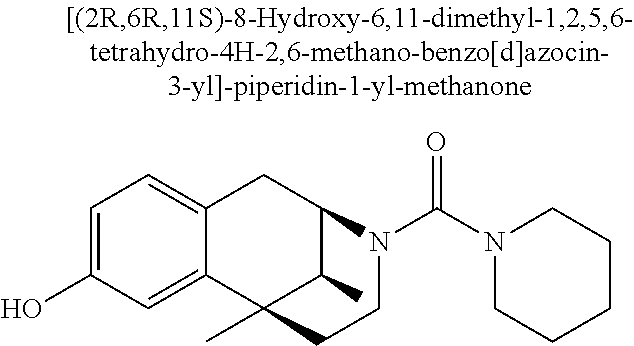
C1=C(O)C=C2C(=C1)CC1C(C)C2(C)CCN1C(N1CCCCC1)=O
